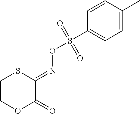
C1COC(=O)C(=NOS(C2=CC=C(C)C=C2)(=O)=O)S1
